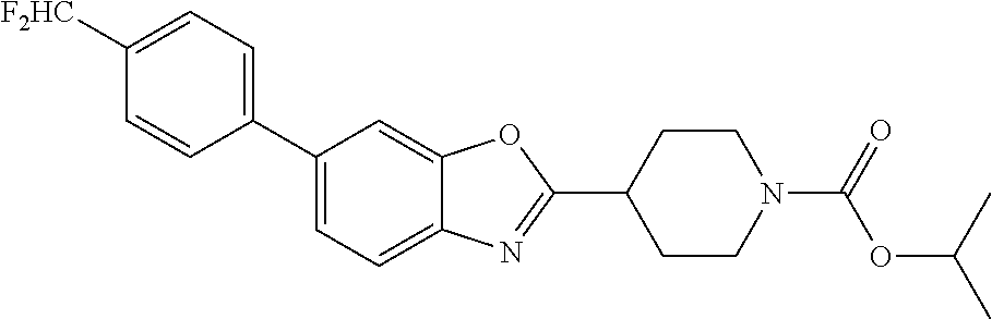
C1([F2HC])=CC=C(C2=CC=C3C(=C2)OC(C2CCN(C(=O)OC(C)C)CC2)=N3)C=C1
